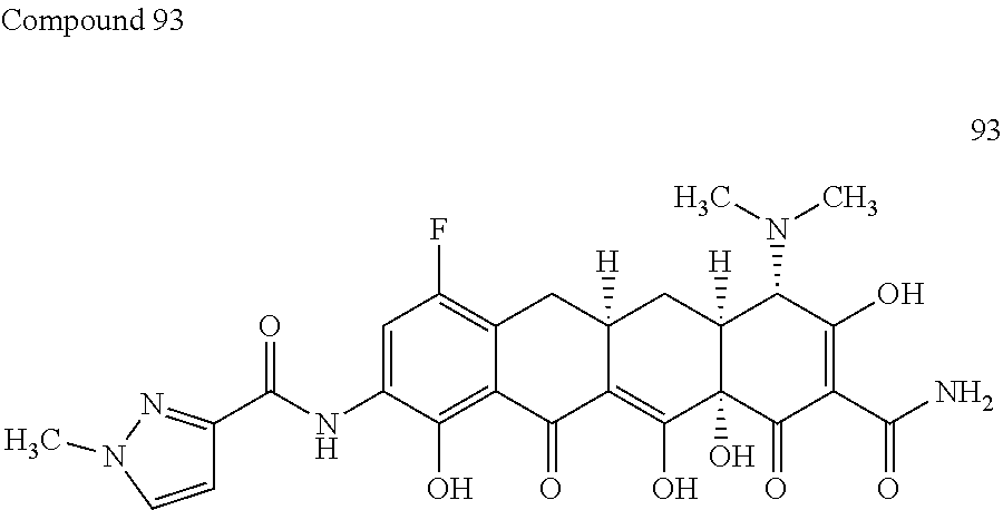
C1=C(NC(=O)C2=NN(C)C=C2)C(O)=C2C(=C1F)CC1([H])C(=C(O)C3(O)C([H])(C1)C(N(C)C)C(O)=C(C(N)=O)C3=O)C2=O
